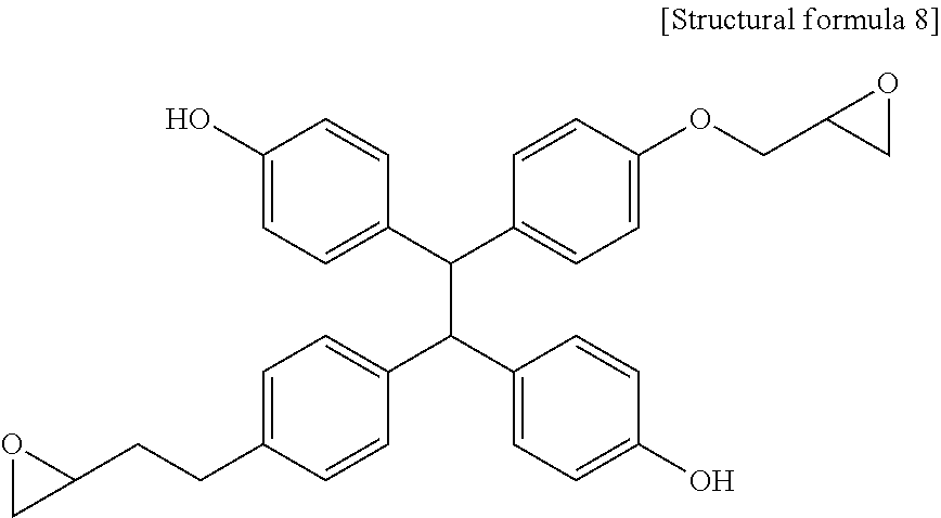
C1(O)=CC=C(C(C2=CC=C(OCC3CO3)C=C2)C(C2=CC=C(O)C=C2)C2=CC=C(CCC3OC3)C=C2)C=C1
